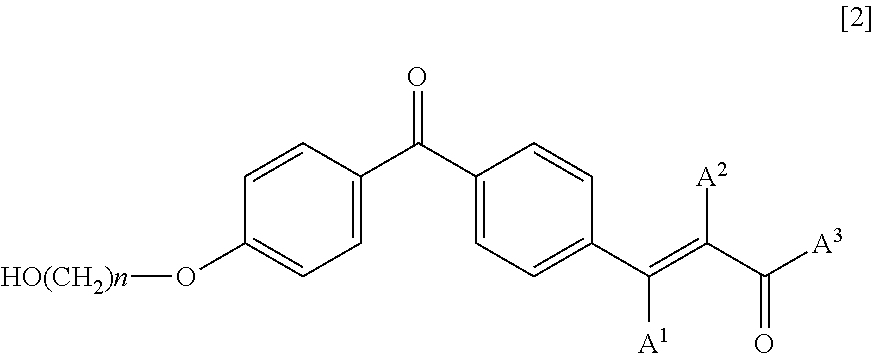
C1=C(C(C2=CC=C(C(=C(C([A3])=O)[A2])[A1])C=C2)=O)C=CC(O[HO(CH2)n])=C1
